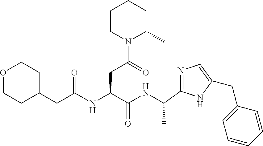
N1=C(C(NC(C(NC(CC2CCOCC2)=O)CC(N2C(C)CCCC2)=O)=O)C)NC(CC2=CC=CC=C2)=C1
